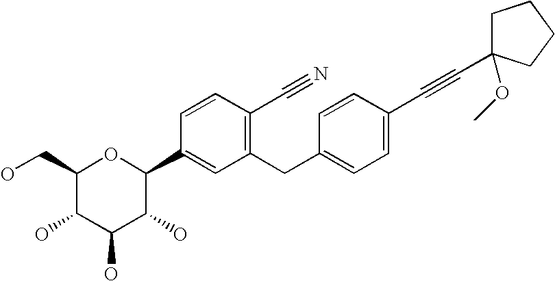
C1(CO)C(O)C(O)C(O)C(C2=CC(CC3=CC=C(C#CC4(OC)CCCC4)C=C3)=C(C#N)C=C2)O1
